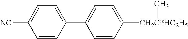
[NC]C1=CC=C(C2=CC=C([CH2C*HC2H5]C)C=C2)C=C1
